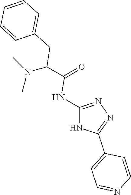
C1=C(CC(C(=O)NC2=NN=C(C3=CC=NC=C3)N2)N(C)C)C=CC=C1
